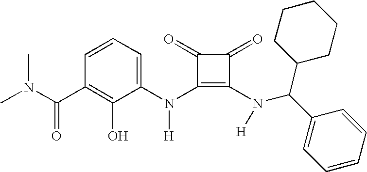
C1(N(C2=C(N([H])C(C3CCCCC3)C3=CC=CC=C3)C(=O)C2=O)[H])=CC=CC(C(=O)N(C)C)=C1O
